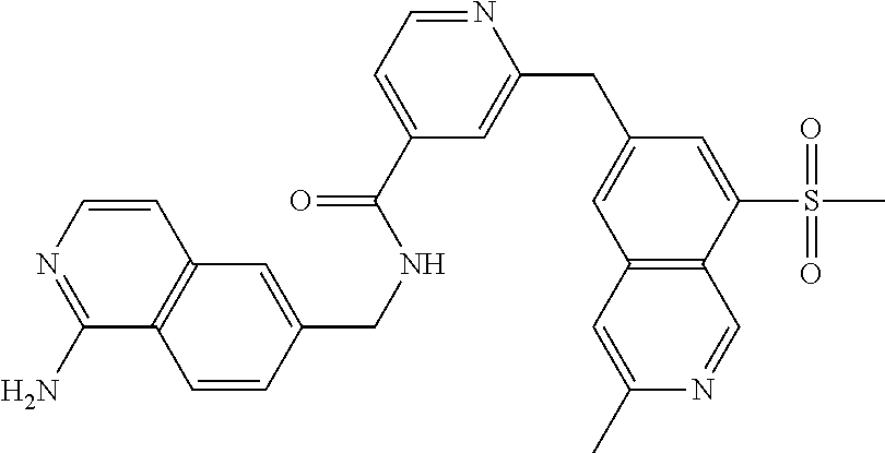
C1=CN=C(N)C2=C1C=C(CNC(C1=CC=NC(CC3=CC4=C(C(S(C)(=O)=O)=C3)C=NC(C)=C4)=C1)=O)C=C2
